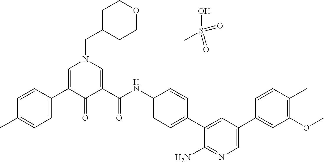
C1=CC(C2=CN(CC3CCOCC3)C=C(C(=O)NC3=CC=C(C4=CC(C5=CC(OC)=C(C)C=C5)=CN=C4N)C=C3)C2=O)=CC=C1C.OS(=O)(=O)C
